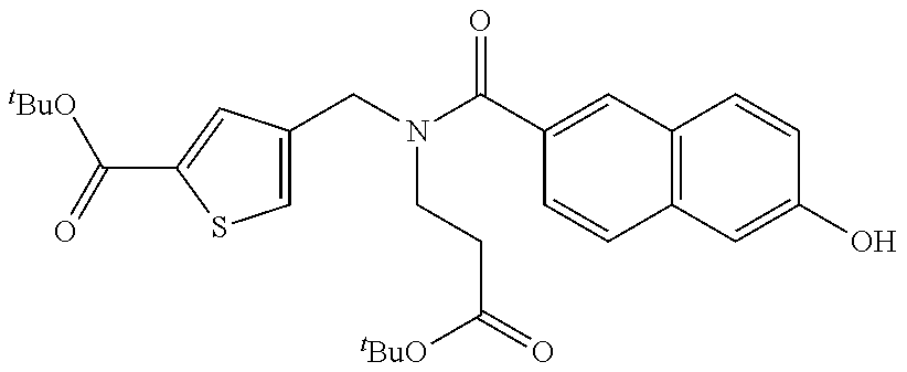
C1=C(CN(C(C2=CC3=C(C=C2)C=C(O)C=C3)=O)CCC(=O)[tBuO])C=C(C(=O)[tBuO])S1
